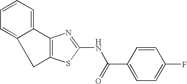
C1C2=CC=CC=C2C2=C1SC(NC(C1=CC=C(F)C=C1)=O)=N2
